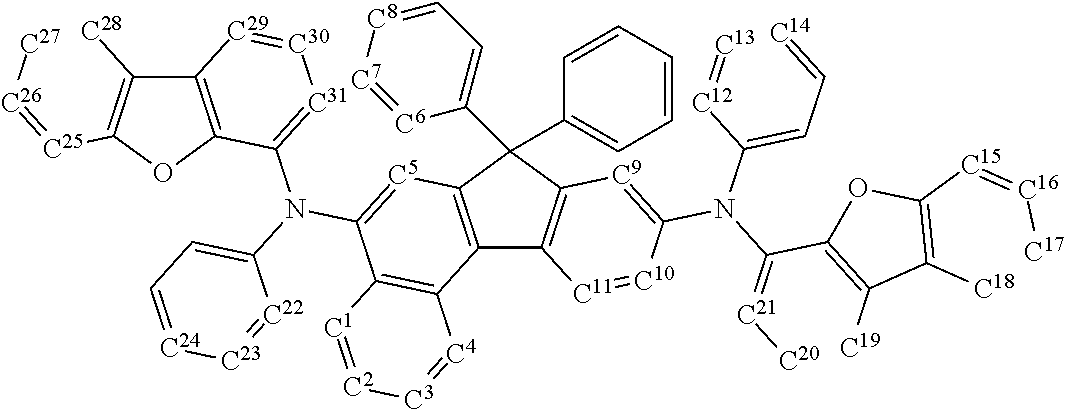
C12=C(C(C3=CC=[C8][C7]=[C6]3)(C3=CC=CC=C3)C3=C1[C11]=[C10]C(N(C(=CC=[C14])[C12]=[C13])C(C1=C([C19])C([C18])=C([C15]=[C16][C17])O1)=[C21][C20])=[C9]3)[C5]=C(N(C1=[C31][C30]=[C29]C3=C1OC([C25]=[C26][C27])=C3[C28])C1=CC=[C24][C23]=[C22]1)C1=C2[C4]=[C3][C2]=[C1]1
